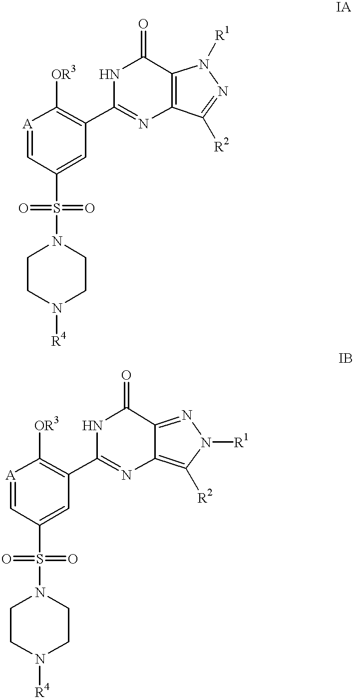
C1(C2=NC3=C(N([R1])N=C3[R2])C(=O)N2)=C([OR3])[A]=CC(S(=O)(=O)N2CCN([R4])CC2)=C1.C1(C2=NC3=C([R2])N([R1])N=C3C(=O)N2)=C([OR3])[A]=CC(S(=O)(=O)N2CCN([R4])CC2)=C1
